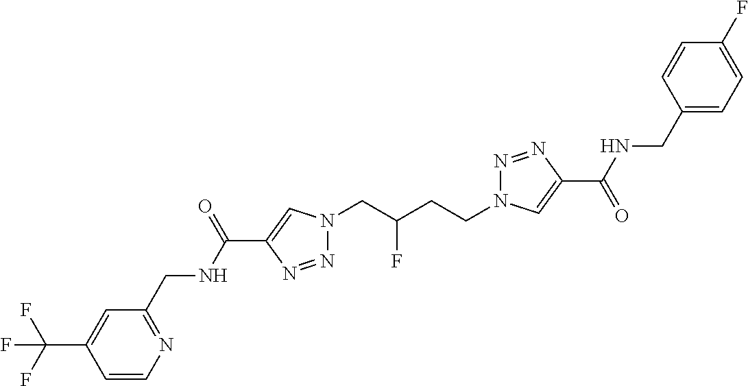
C1(C(NCC2=NC=CC(C(F)(F)F)=C2)=O)=CN(CC(CCN2N=NC(C(=O)NCC3=CC=C(F)C=C3)=C2)F)N=N1
